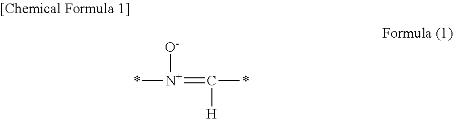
*[N+](=C([H])*)[O-]
